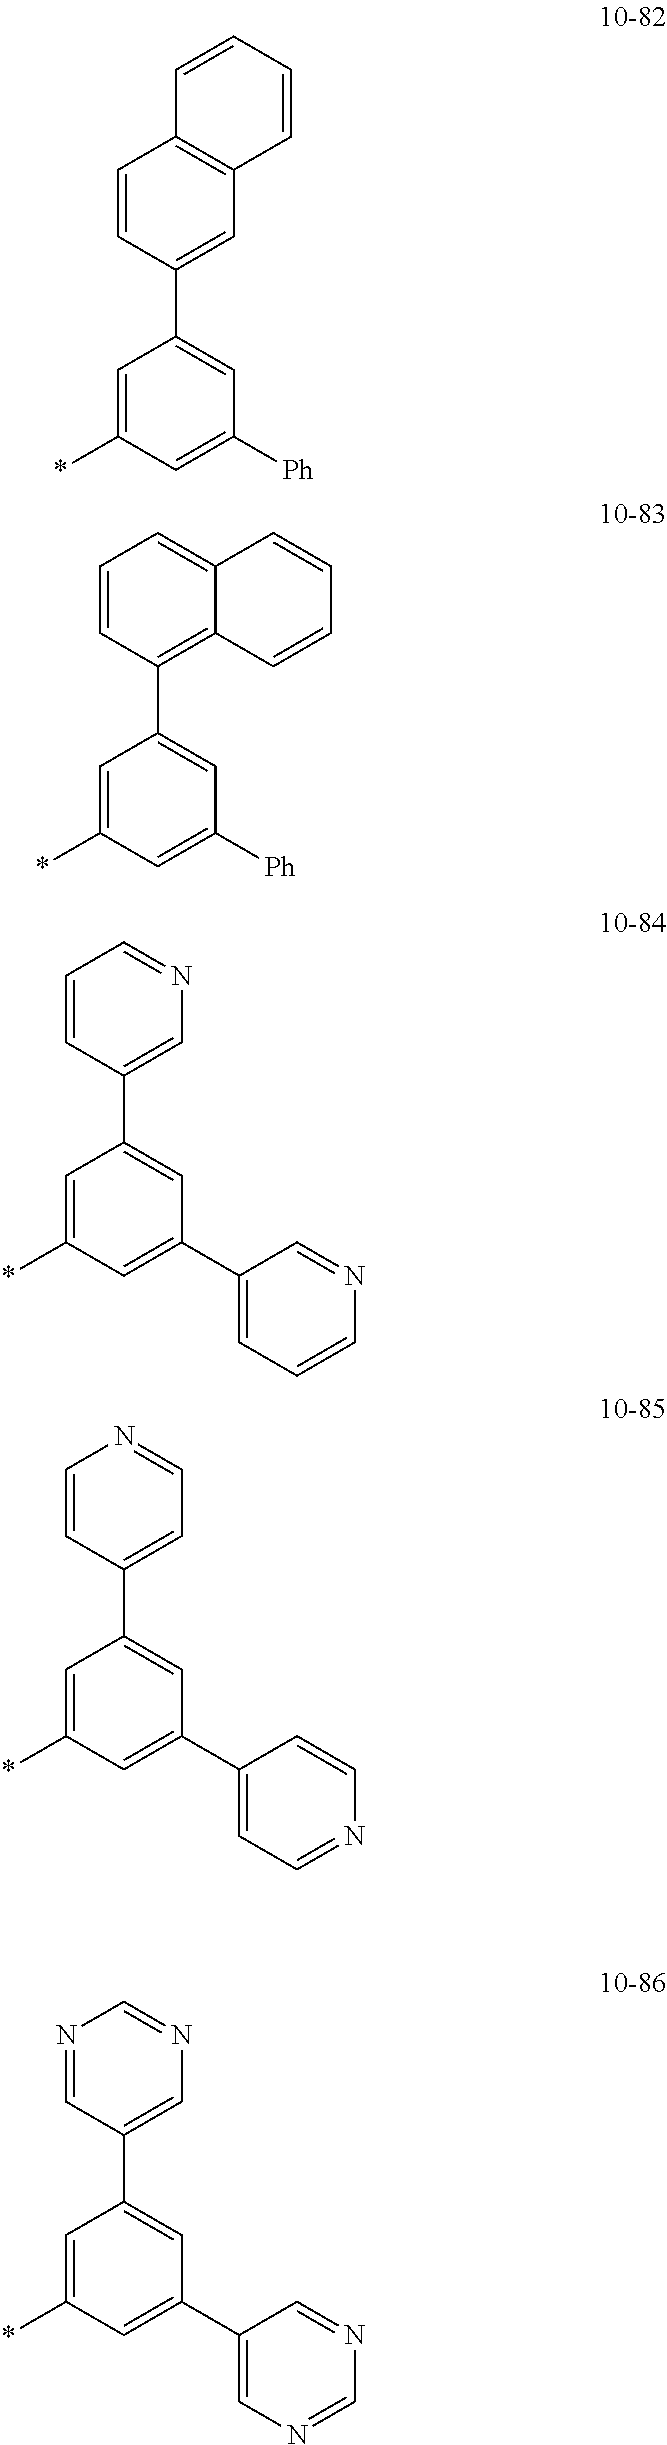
C1=C(*)C=C([Ph])C=C1C1=C2C(=CC=C1)C=CC=C2.C1=C(*)C=C([Ph])C=C1C1=CC2=C(C=C1)C=CC=C2.C1=C(*)C=C(C2=CC=CN=C2)C=C1C1=CN=CC=C1.C1=C(*)C=C(C2=CC=NC=C2)C=C1C1=CC=NC=C1.C1=C(*)C=C(C2=CN=CN=C2)C=C1C1=CN=CN=C1
